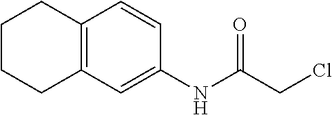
C1CCC2=C(C1)C=CC(NC(CCl)=O)=C2
